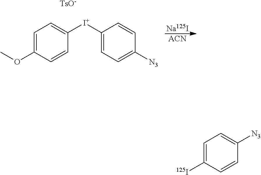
C1([I+]C2=CC=C([N3])C=C2)=CC=C(OC)C=C1.[TsO-].[Na125I].[ACN].C1=C([125I])C=CC([N3])=C1
